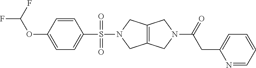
C1=CC(S(N2CC3=C(C2)CN(C(=O)CC2=CC=CC=N2)C3)(=O)=O)=CC=C1OC(F)F
